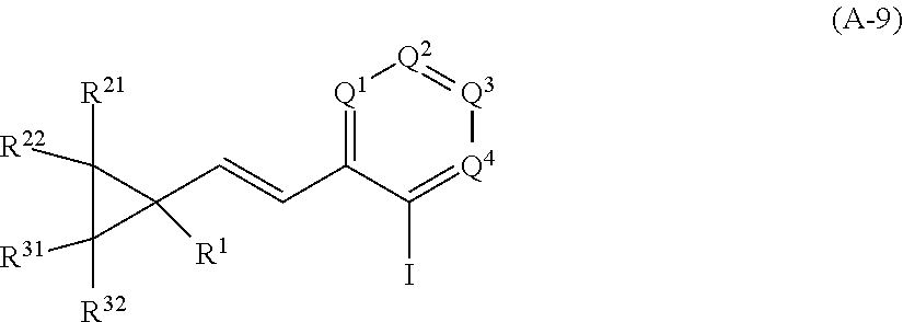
[Q1]1=C(C=CC2([R1])C([R21])([R22])C2([R32])[R31])C(I)=[Q4][Q3]=[Q2]1
